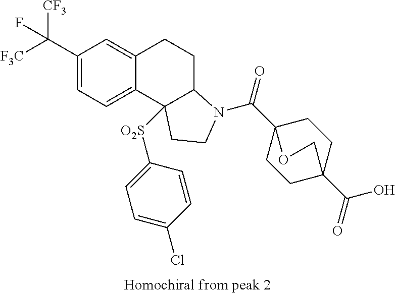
[F3C]C(C1=CC=C2C(=C1)CCC1C2([O2S]C2=CC=C(Cl)C=C2)CCN1C(C12CCC(C(O)=O)(CC1)CO2)=O)([CF3])F
